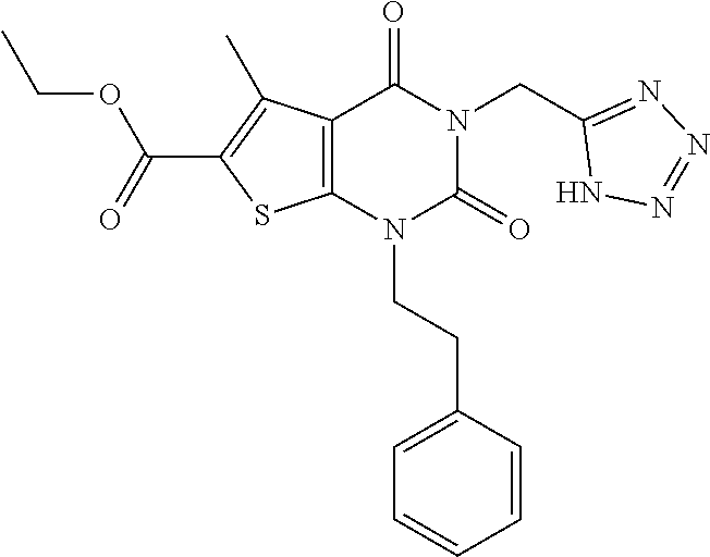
C12=C(N(CCC3=CC=CC=C3)C(=O)N(CC3=NN=NN3)C1=O)SC(C(=O)OCC)=C2C
